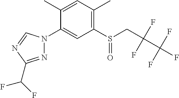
C1(C)=C(S(=O)CC(C(F)(F)F)(F)F)C=C(N2N=C(C(F)F)N=C2)C(C)=C1
